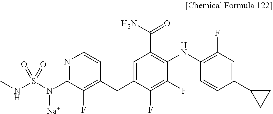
N1=C([N-](S(NC)(=O)=O)[Na])C(F)=C(CC2=CC(C(N)=O)=C(NC3=C(F)C=C(C4CC4)C=C3)C(F)=C2F)C=C1
